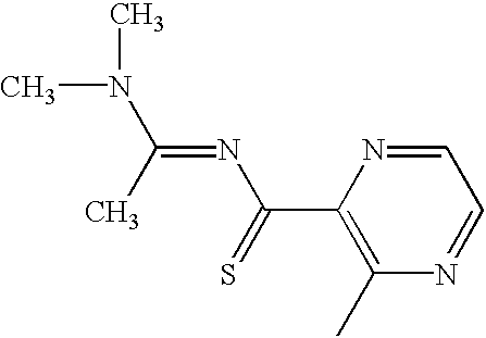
CN(C)C(=NC(C1=C(C)N=CC=N1)=S)C
